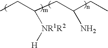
CCC(CC(CC)N)[NR1R2][H]
